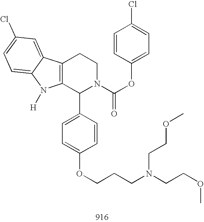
C12=C(C(C3=CC=C(OCCCN(CCOC)CCOC)C=C3)N(C(OC3=CC=C(Cl)C=C3)=O)CC1)N([H])C1=CC=C(Cl)C=C21
